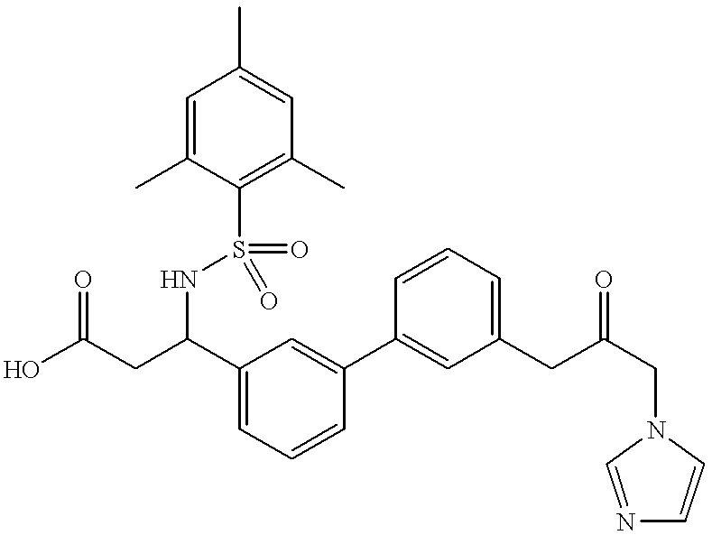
C(C1=CC=CC(C2=CC(CC(CN3C=NC=C3)=O)=CC=C2)=C1)(NS(=O)(=O)C1=C(C)C=C(C)C=C1C)CC(O)=O
